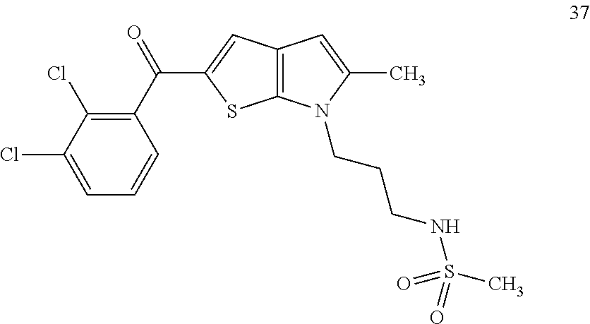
C1(C(=O)C2=CC3=C(S2)N(CCCNS(C)(=O)=O)C(C)=C3)=C(Cl)C(Cl)=CC=C1
